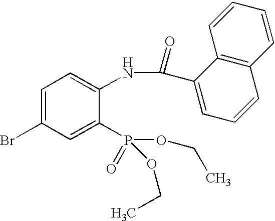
C1=C(Br)C=C(P(OCC)(OCC)=O)C(NC(C2=CC=CC3=C2C=CC=C3)=O)=C1
